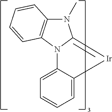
C1=CC=C2C(=C1)N1C3=C(N(C)C1=[Ir]2)C=CC=C3
